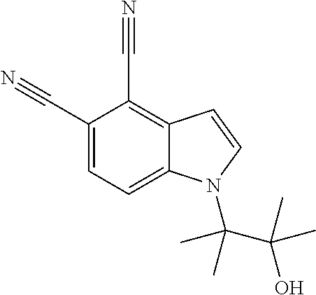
C1(C#N)=CC=C2C(=C1C#N)C=CN2C(C(O)(C)C)(C)C
